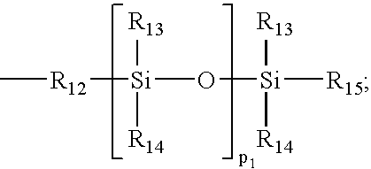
C[R12][Si]([R13])([R14])O[Si]([R13])([R14])[R15]
